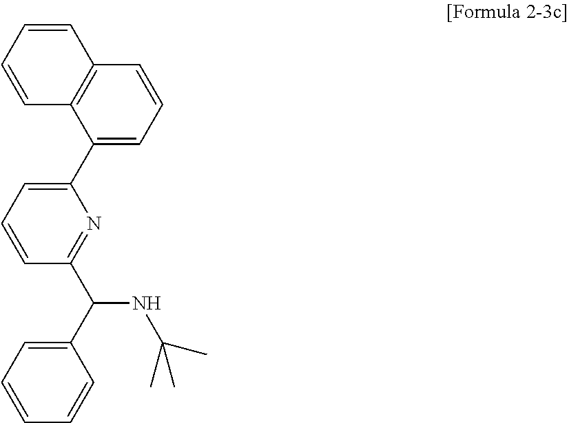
C1(C2=CC=CC3=C2C=CC=C3)=CC=CC(C(NC(C)(C)C)C2=CC=CC=C2)=N1
